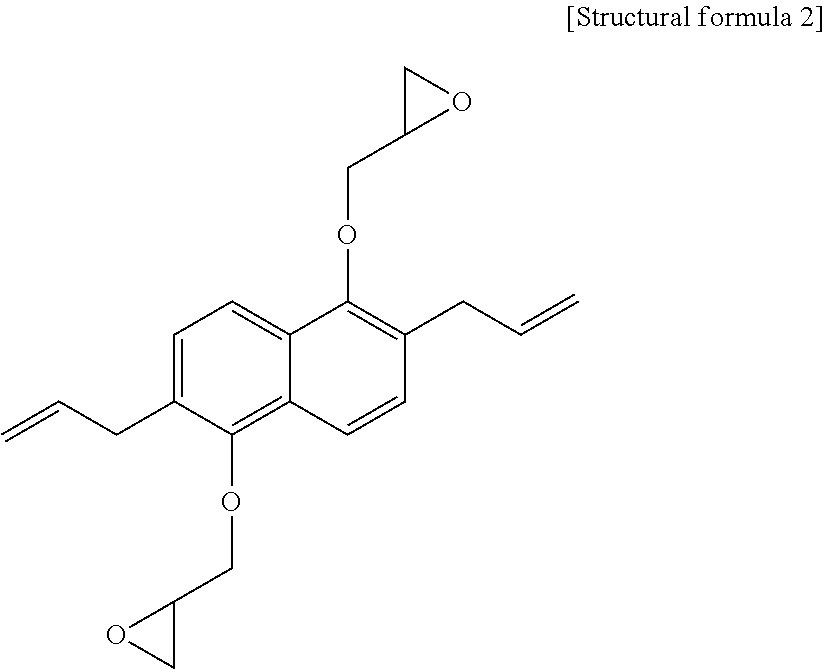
C1=C(CC=C)C(OCC2OC2)=C2C(=C1)C(OCC1OC1)=C(CC=C)C=C2
